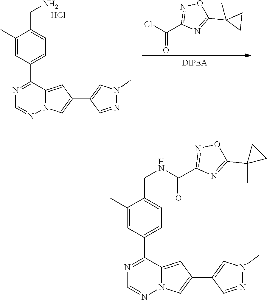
C1(C)=CC(C2=NC=NN3C2=CC(C2=CN(C)N=C2)=C3)=CC=C1CNC(=O)C1=NOC(C2(C)CC2)=N1.C1(C)=CC(C2=NC=NN3C2=CC(C2=CN(C)N=C2)=C3)=CC=C1CN.Cl.ClC(C1=NOC(C2(C)CC2)=N1)=O
